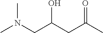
CN(CC(CC(C)=O)O)C
